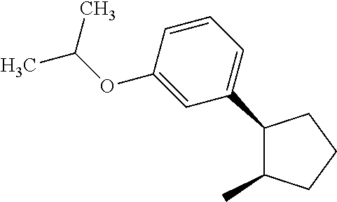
C1(C2=CC=CC(OC(C)C)=C2)C(C)CCC1
